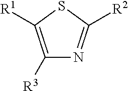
C1([R3])=C([R1])SC([R2])=N1
